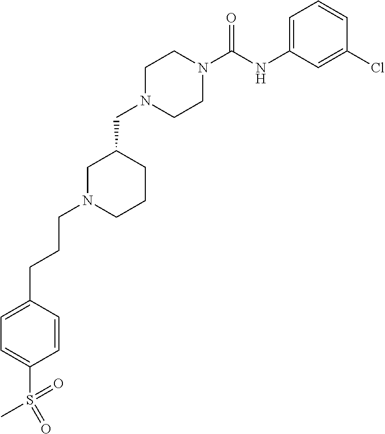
C1N(CC2CN(CCCC3=CC=C(S(C)(=O)=O)C=C3)CCC2)CCN(C(NC2=CC=CC(Cl)=C2)=O)C1
